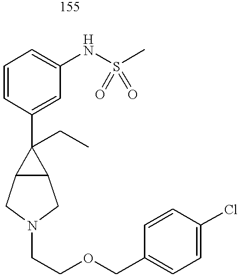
C1=CC(C2(CC)C3C2CN(CCOCC2=CC=C(Cl)C=C2)C3)=CC(NS(C)(=O)=O)=C1
